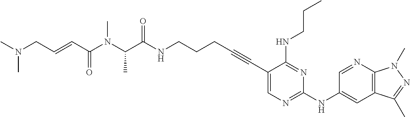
C1(C#CCCCNC(C(N(C(C=CCN(C)C)=O)C)C)=O)=CN=C(NC2=CC3=C(N=C2)N(C)N=C3C)N=C1NCCC
